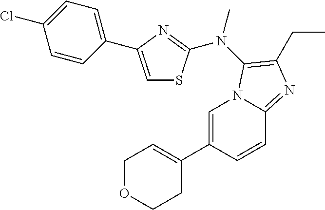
C1=C(C2=CCOCC2)C=CC2=NC(CC)=C(N(C)C3=NC(C4=CC=C(Cl)C=C4)=CS3)N12
